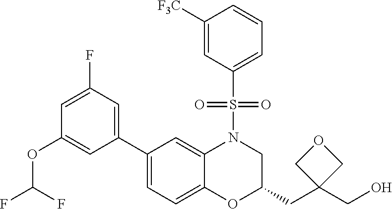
C1([F3C])=CC(S(=O)(=O)N2C3=CC(C4=CC(F)=CC(OC(F)F)=C4)=CC=C3OC(CC3(CO)COC3)C2)=CC=C1
